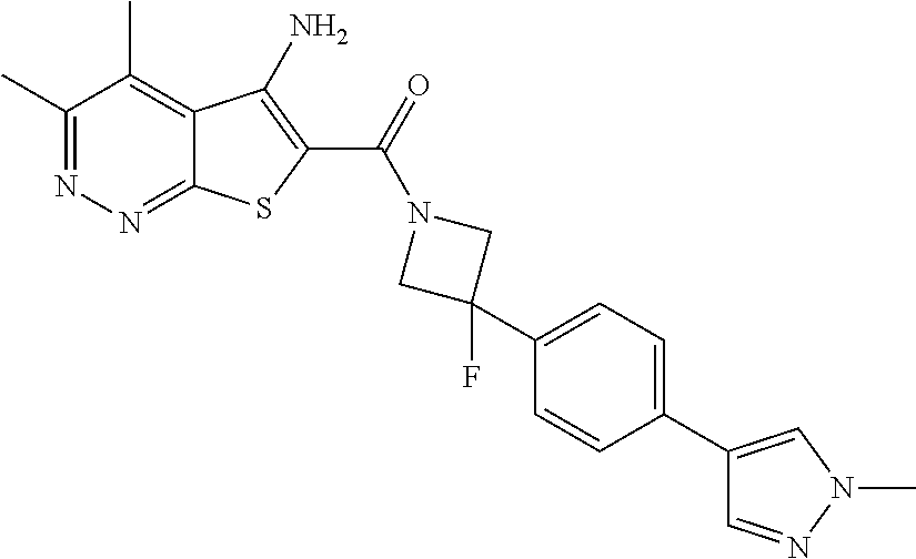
C1(C)=NN=C2C(=C1C)C(N)=C(C(=O)N1CC(C3=CC=C(C4=CN(C)N=C4)C=C3)(F)C1)S2
